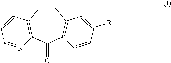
C1CC2=C(C(=O)C3=C1C=C([R])C=C3)N=CC=C2
